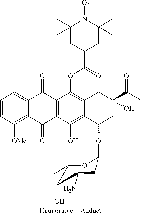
C1=CC([OMe])=C2C(=C1)C(=O)C1=C(C2=O)C(O)=C2C(=C1OC(C1CC(C)(C)N(O)C(C)(C)C1)=O)CC(C(=O)C)(O)CC2OC1CC(N)C(O)C(C)O1
